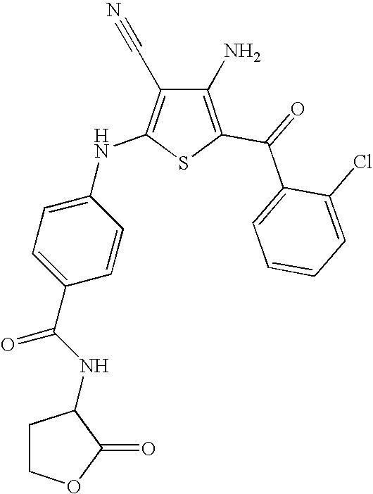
C1(N)=C(C(=O)C2=CC=CC=C2Cl)SC(NC2=CC=C(C(NC3CCOC3=O)=O)C=C2)=C1C#N
